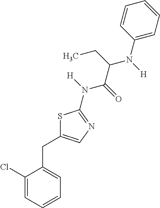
C1(Cl)=CC=CC=C1CC1=CN=C(N([H])C(=O)C(CC)N([H])C2=CC=CC=C2)S1
